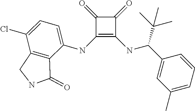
C1(NC2=CC=C(Cl)C3=C2C(=O)NC3)=C(NC(C2=CC(C)=CC=C2)C(C)(C)C)C(=O)C1=O
